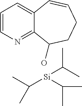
C1=CN=C2C(=C1)C=CCCC2O.[Si](C(C)C)(C(C)C)C(C)C
